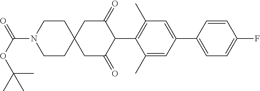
C1(C)=CC(C2=CC=C(F)C=C2)=CC(C)=C1C1C(=O)CC2(CC1=O)CCN(C(OC(C)(C)C)=O)CC2
